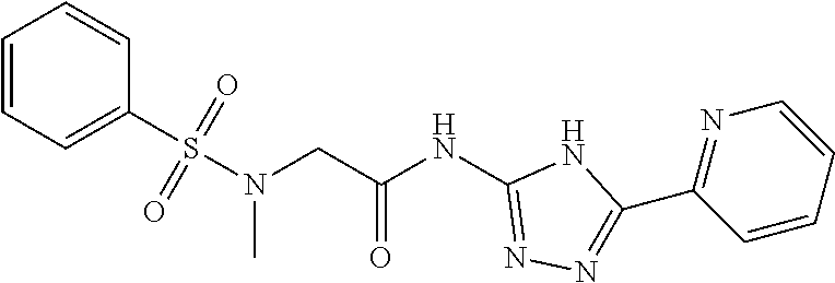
S(N(CC(NC1=NN=C(C2=NC=CC=C2)N1)=O)C)(C1=CC=CC=C1)(=O)=O
